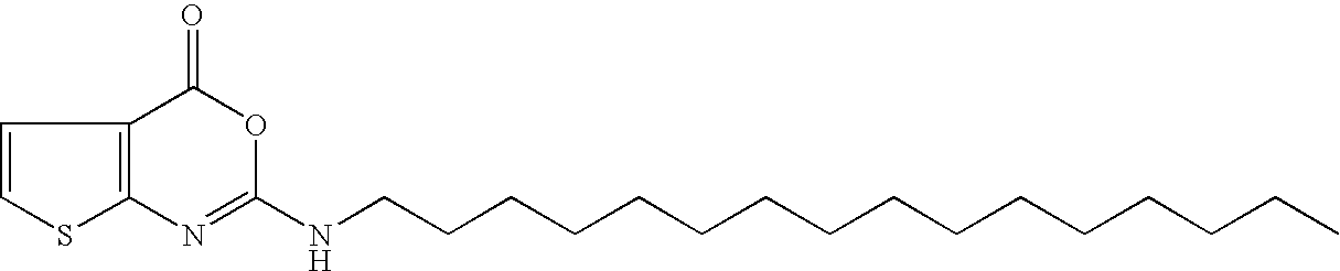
C12=C(C(=O)OC(NCCCCCCCCCCCCCCCC)=N1)C=CS2
